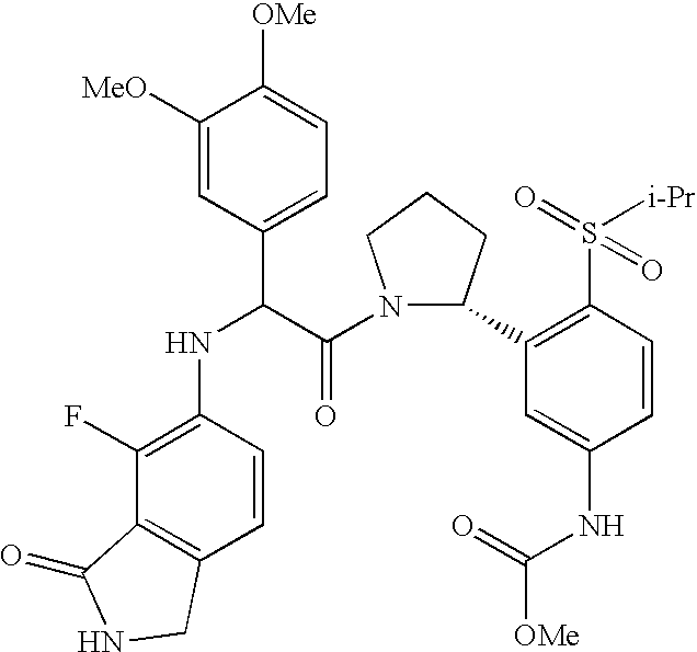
C1([MeO])=CC(C(C(=O)N2C(C3=C(S(=O)([i-Pr])=O)C=CC(NC([OMe])=O)=C3)CCC2)NC2=C(F)C3=C(C=C2)CNC3=O)=CC=C1[OMe]
